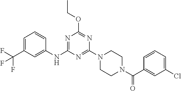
C1=C(C(F)(F)F)C=C(NC2=NC(OCC)=NC(N3CCN(C(=O)C4=CC(Cl)=CC=C4)CC3)=N2)C=C1
